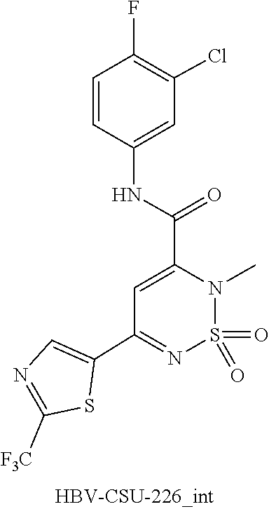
O=S1(=O)N(C)C(C(NC2=CC(Cl)=C(F)C=C2)=O)=CC(C2=CN=C([F3C])S2)=N1
